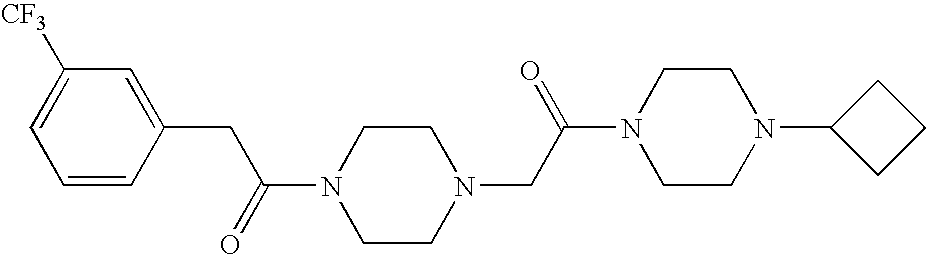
O=C(CC1=CC([CF3])=CC=C1)N1CCN(CC(N2CCN(C3CCC3)CC2)=O)CC1
